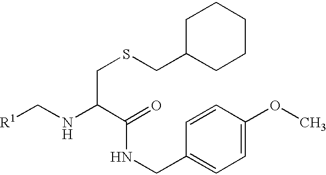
C(NC(C(=O)NCC1=CC=C(OC)C=C1)CSCC1CCCCC1)[R1]
